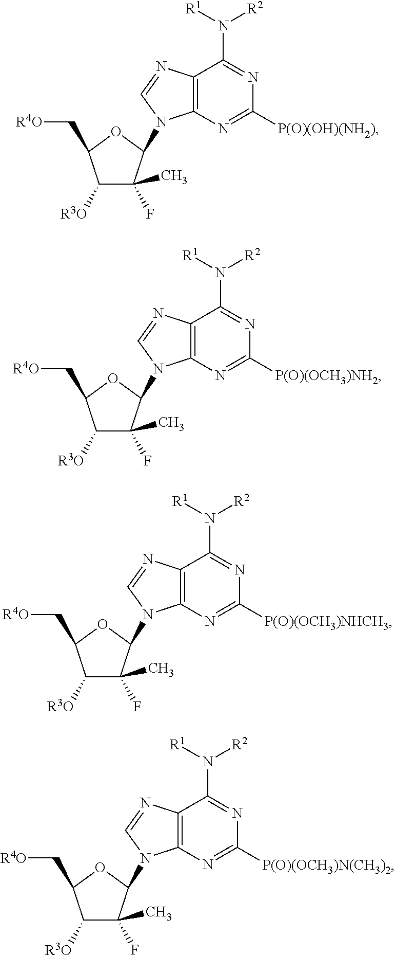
C12=C(N=C([P(O)(OH)(NH2)])N=C1N([R1])[R2])N(C1C(C)(F)C([R3O])C(C[R4O])O1)C=N2.C12=C(N=C([P(O)(OCH3)NH2])N=C1N([R1])[R2])N(C1C(C)(F)C([R3O])C(C[R4O])O1)C=N2.C12=C(N=C([P(O)(OCH3)NHCH3])N=C1N([R1])[R2])N(C1C(C)(F)C([R3O])C(C[R4O])O1)C=N2.C12=C(N=C([P(O)(OCH3)N(CH3)2])N=C1N([R1])[R2])N(C1C(C)(F)C([R3O])C(C[R4O])O1)C=N2
